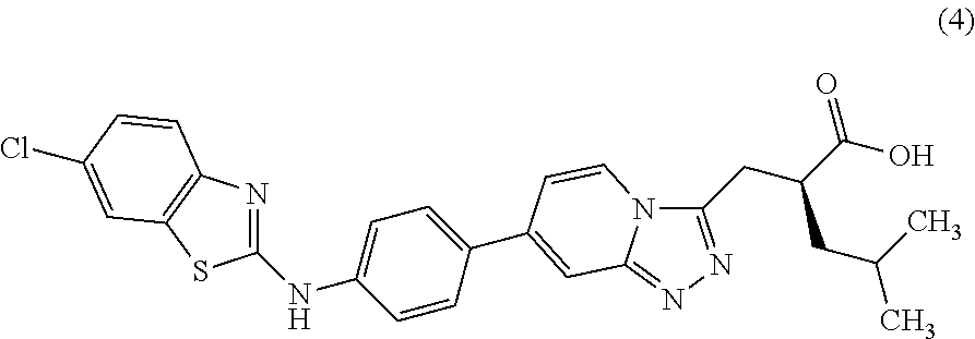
N12C(=NN=C1CC(C(O)=O)CC(C)C)C=C(C1=CC=C(NC3=NC4=C(S3)C=C(Cl)C=C4)C=C1)C=C2
